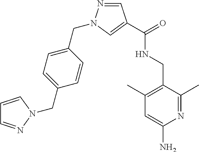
C1(C)=NC(N)=CC(C)=C1CNC(=O)C1=CN(CC2=CC=C(CN3N=CC=C3)C=C2)N=C1
